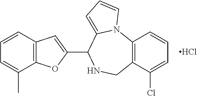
C12=C(C(Cl)=CC=C1)CNC(C1=CC3=C(O1)C(C)=CC=C3)C1=CC=CN21.Cl
